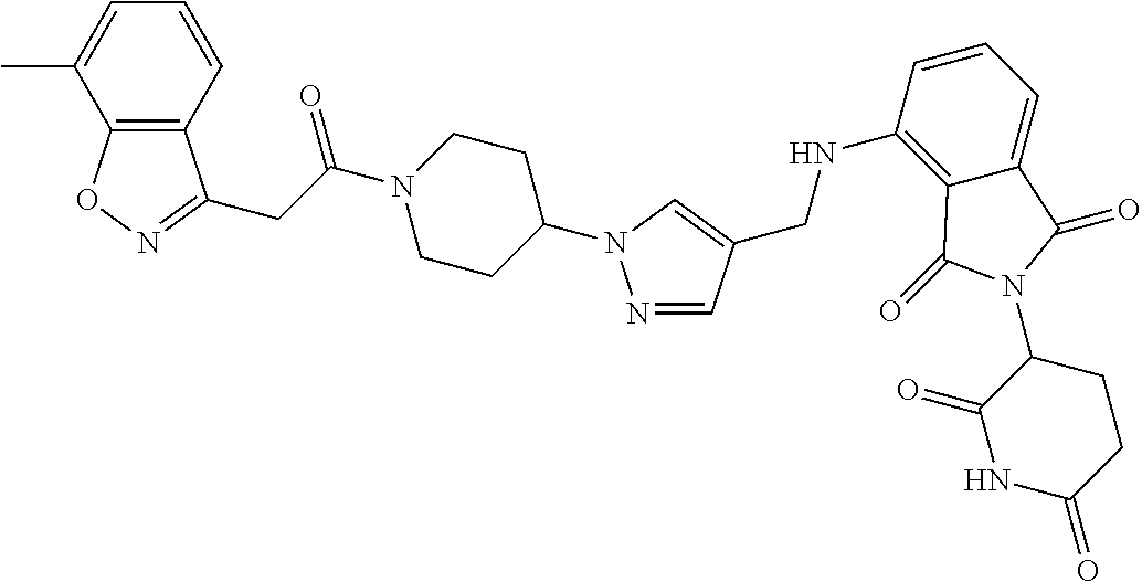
C12=C(C=CC=C1C)C(CC(N1CCC(N3N=CC(CNC4=C5C(=CC=C4)C(=O)N(C4C(=O)NC(=O)CC4)C5=O)=C3)CC1)=O)=NO2
